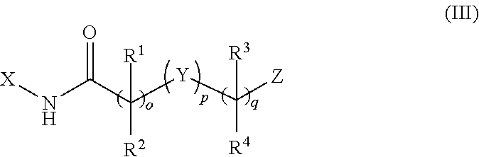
[X]NC(C([Y]C([Z])([R4])[R3])([R2])[R1])=O
